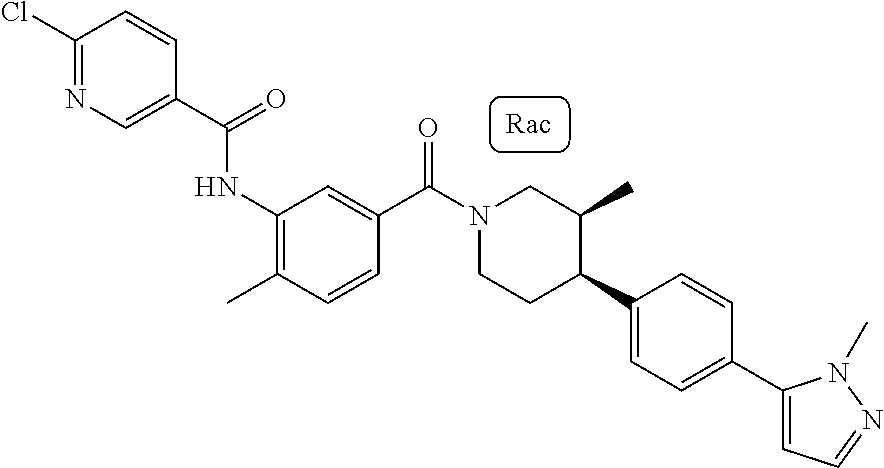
C1(Cl)=NC=C(C(=O)NC2=C(C)C=CC(C(N3CCC(C4=CC=C(C5=CC=NN5C)C=C4)C(C)C3)=O)=C2)C=C1
